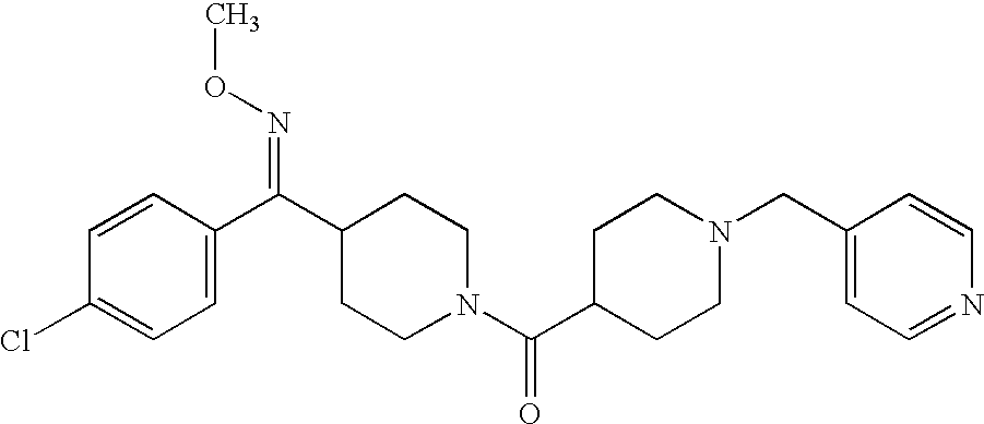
C1=CC(C(=NOC)C2CCN(C(=O)C3CCN(CC4=CC=NC=C4)CC3)CC2)=CC=C1Cl
